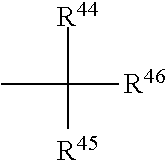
CC([R44])([R45])[R46]
